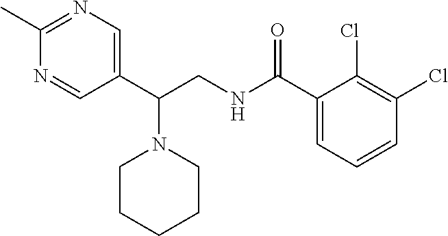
N1=CC(C(CNC(C2=CC=CC(Cl)=C2Cl)=O)N2CCCCC2)=CN=C1C
